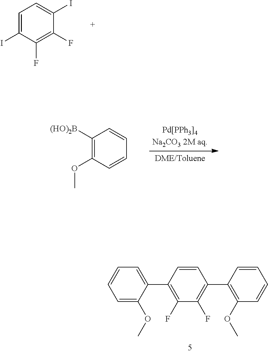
C1=C(I)C(F)=C(F)C(I)=C1.C1([(HO)2B])=C(OC)C=CC=C1.C1=CC=C(OC)C(C2=C(F)C(F)=C(C3=C(OC)C=CC=C3)C=C2)=C1
